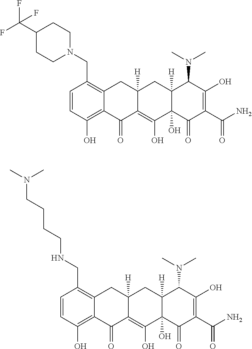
C1=CC(O)=C2C(=C1CN1CCC(C(F)(F)F)CC1)CC1([H])C(=C(O)C3(O)C([H])(C1)C(N(C)C)C(O)=C(C(N)=O)C3=O)C2=O.C1=CC(O)=C2C(=C1CNCCCCN(C)C)CC1([H])C(=C(O)C3(O)C([H])(C1)C(N(C)C)C(O)=C(C(N)=O)C3=O)C2=O
